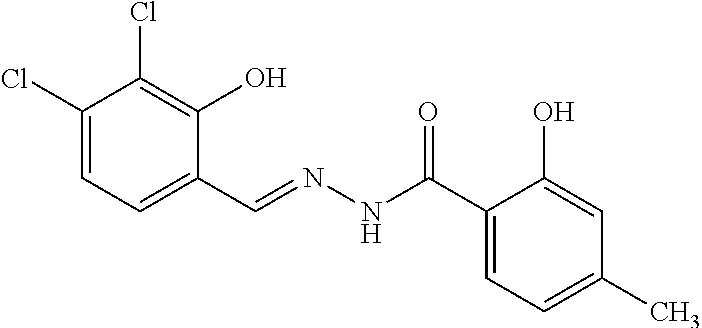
C1(Cl)=CC=C(C=NNC(C2=CC=C(C)C=C2O)=O)C(O)=C1Cl
